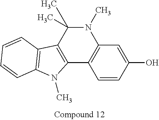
C1=CC(O)=CC2=C1C1=C(C(C)(C)N2C)C2=C(N1C)C=CC=C2
